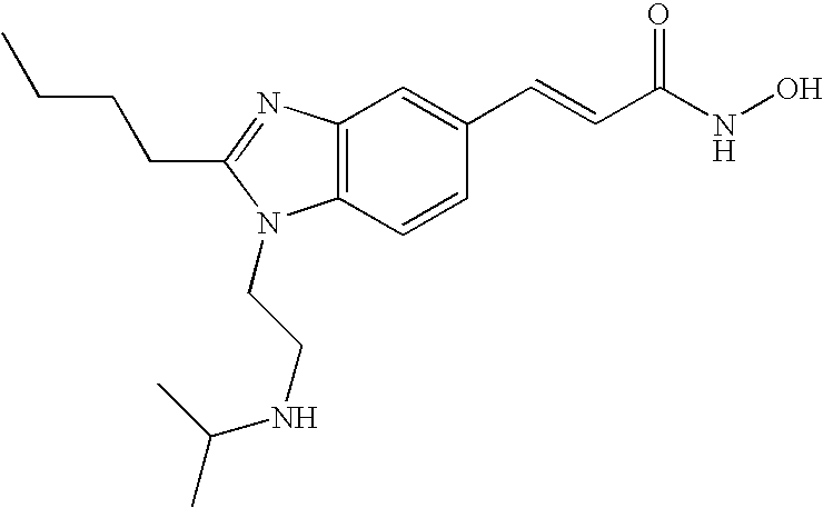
C12=C(N=C(CCCC)N1CCNC(C)C)C=C(C=CC(=O)NO)C=C2
